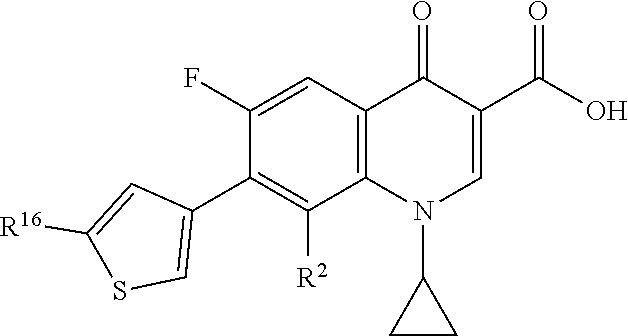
C12=C(C=C(F)C(C3=CSC([R16])=C3)=C1[R2])C(=O)C(C(O)=O)=CN2C1CC1
